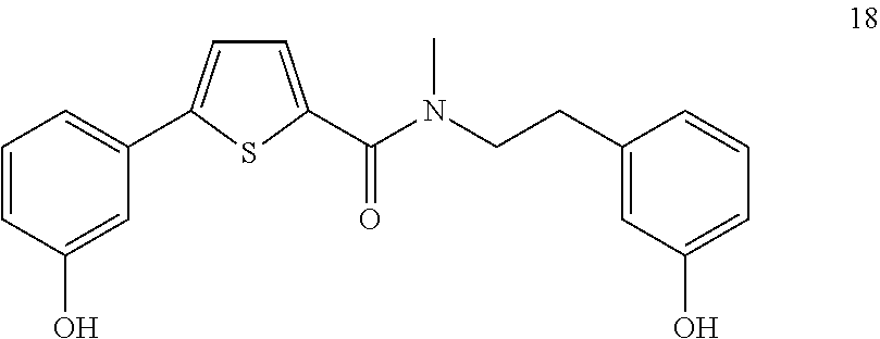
C1(CCN(C)C(=O)C2=CC=C(C3=CC=CC(O)=C3)S2)=CC(O)=CC=C1
